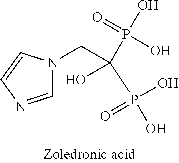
C1=NC=CN1CC(O)(P(O)(O)=O)P(O)(=O)O
